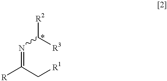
[R]C(C[R1])=NC([R3])[R2]
